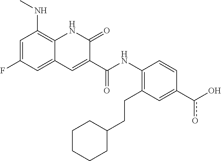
C(=O)(C1=CC2=CC(F)=CC(NC)=C2NC1=O)NC1=C(CCC2CCCCC2)C=C(c(O)o)C=C1
